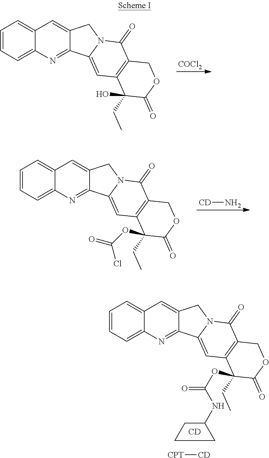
C1=CC=C2C(=C1)C=C1C(=N2)C2=CC3=C(C(=O)N2C1)COC(=O)C3(CC)O.[COCl2].[CD]N.C1=CC=C2C(=C1)C=C1C(=N2)C2=CC3=C(C(=O)N2C1)COC(=O)C3(CC)OC(=O)Cl.C1=CC=C2C(=C1)C=C1C(=N2)C2=CC3=C(C(=O)N2C1)COC(=O)C3(CC)OC(=O)NC1CCC1.[CD].[CPT][CD]
